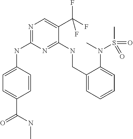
C1=C(NC2=NC=C(C(F)(F)F)C(NCC3=CC=CC=C3N(C)S(C)(=O)=O)=N2)C=CC(C(=O)NC)=C1
